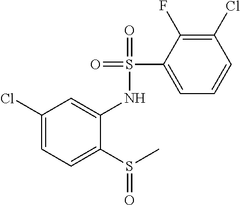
C1(Cl)=CC=C(S(C)=O)C(NS(=O)(=O)C2=CC=CC(Cl)=C2F)=C1
